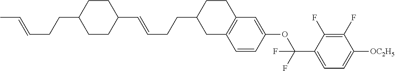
C12=C(CC(CCC=CC3CCC(CCC=CC)CC3)CC1)C=CC(OC(C1=CC=C([OC2H5])C(F)=C1F)(F)F)=C2
